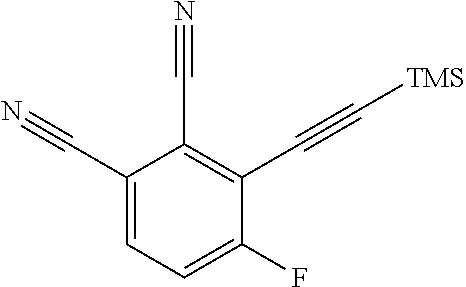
C1(C#N)=CC=C(F)C(C#C[TMS])=C1C#N
